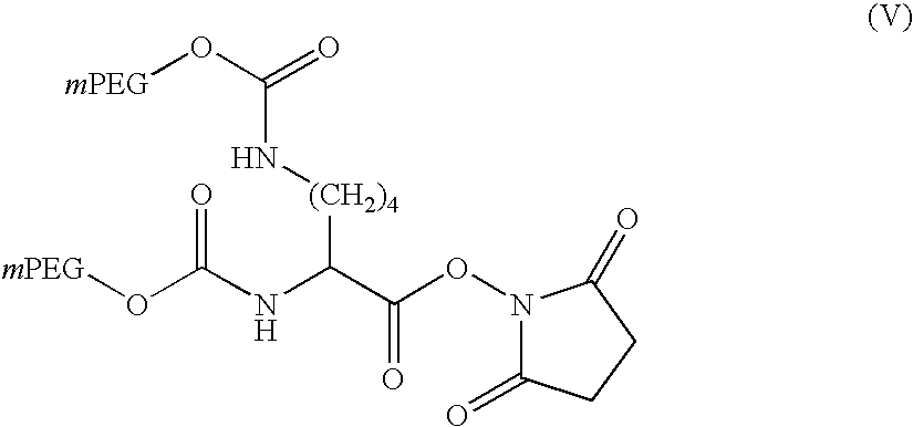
N1(OC(C(NC(O[mPEG])=O)[(CH2)4]NC(O[mPEG])=O)=O)C(=O)CCC1=O
